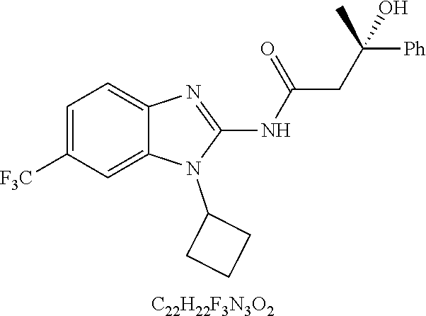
C1=C([F3C])C=C2C(=C1)N=C(NC(CC([Ph])(C)O)=O)N2C1CCC1.[C22H22F3N3O2]
